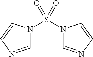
C1=NC=CN1S(N1C=NC=C1)(=O)=O
